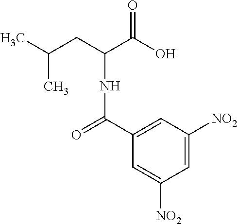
CC(CC(C(O)=O)NC(=O)C1=CC([NO2])=CC([NO2])=C1)C
